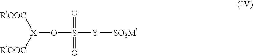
[X](OS(=O)(=O)[Y][SO3M])([ROOC])[ROOC]
